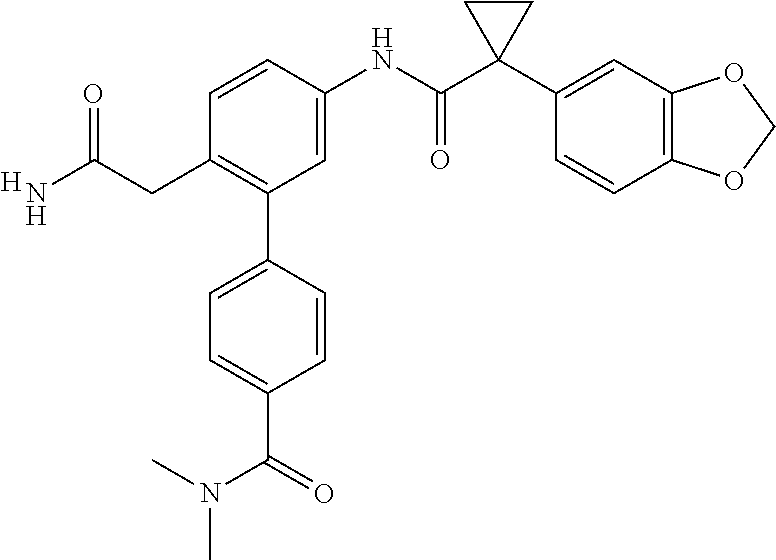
C1(C(N(C)C)=O)=CC=C(C2=C(CC(=O)N)C=CC(NC(C3(C4=CC5=C(C=C4)OCO5)CC3)=O)=C2)C=C1.[H]
